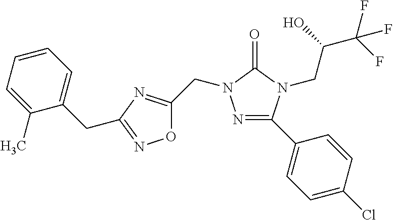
N1=C(C2=CC=C(Cl)C=C2)N(CC(C(F)(F)F)O)C(=O)N1CC1=NC(CC2=CC=CC=C2C)=NO1
